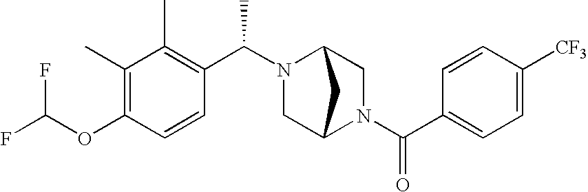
FC(OC1=C(C)C(C)=C(C(N2CC3N(C(C4=CC=C([CF3])C=C4)=O)CC2C3)C)C=C1)F
